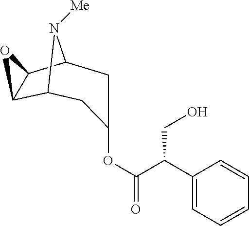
C1(C(CO)C(=O)OC2CC3C4C(C(N3[Me])C2)O4)=CC=CC=C1
